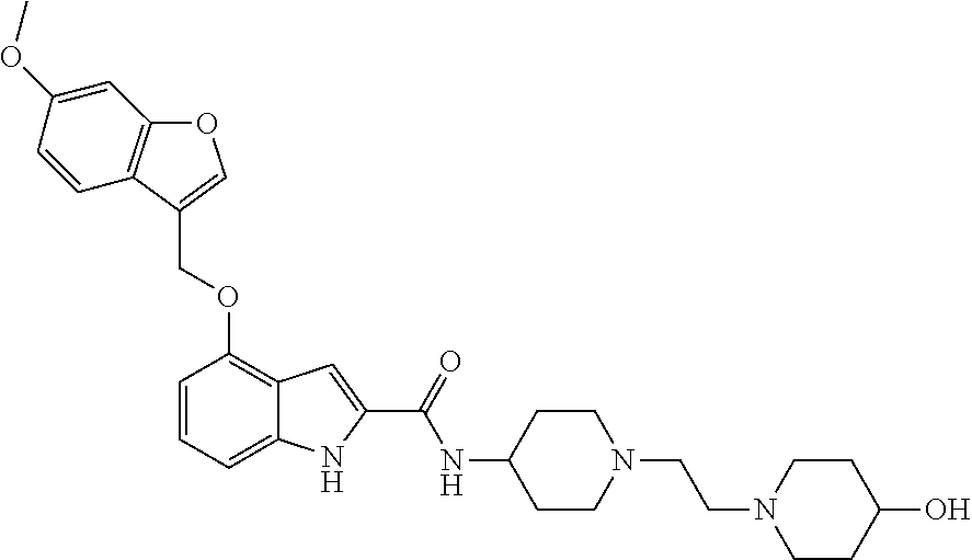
O(C1=C2C(=CC=C1)NC(C(NC1CCN(CCN3CCC(O)CC3)CC1)=O)=C2)CC1=COC2=C1C=CC(OC)=C2
